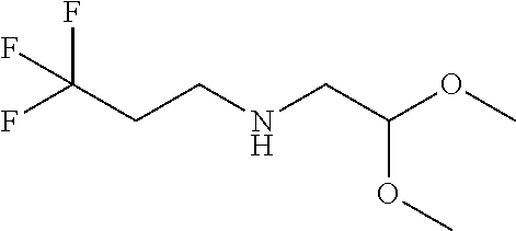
C(CNCC(OC)OC)C(F)(F)F
